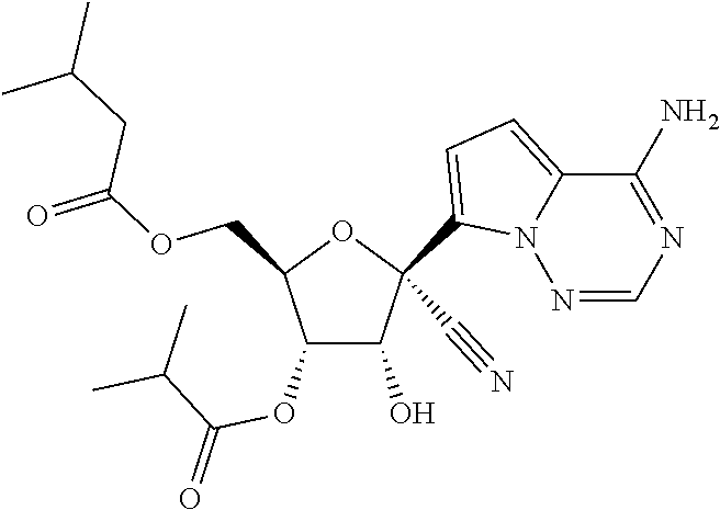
O(CC1C(OC(C(C)C)=O)C(O)C(C#N)(C2=CC=C3N2N=CN=C3N)O1)C(CC(C)C)=O
